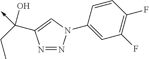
C<-C(C1=CN(C2=CC(F)=C(F)C=C2)N=N1)(CC)O
